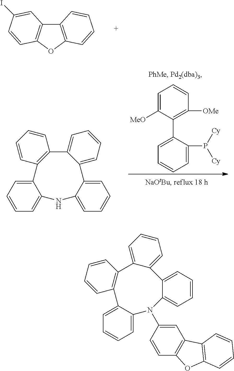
C12=C(OC3=C1C=C(I)C=C3)C=CC=C2.C1=C([MeO])C(C2=CC=CC=C2P([Cy])[Cy])=C([OMe])C=C1.C12=CC=CC=C1NC1=CC=CC=C1C1=CC=CC=C1C1=C2C=CC=C1.C1=CC=C2C(=C1)N(C1=CC3=C(C=C1)OC1=C3C=CC=C1)C1=CC=CC=C1C1=C(C3=CC=CC=C23)C=CC=C1
